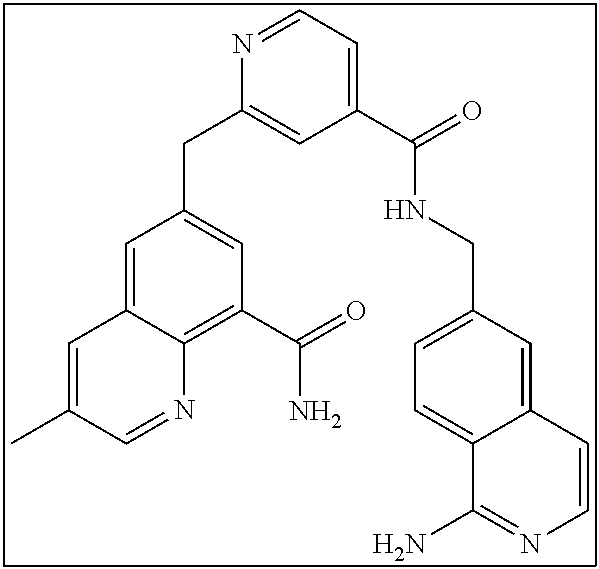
N1=CC=C(C(NCC2=CC=C3C(=C2)C=CN=C3N)=O)C=C1CC1=CC(C(=O)N)=C2C(=C1)C=C(C)C=N2
